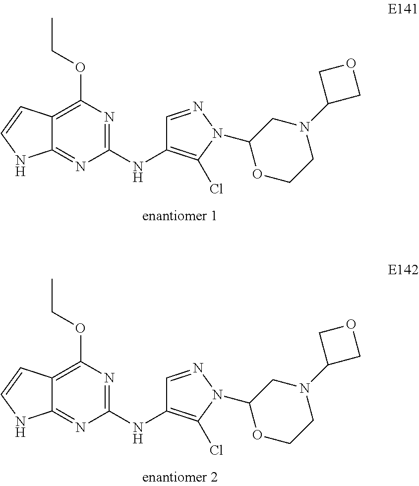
C12=C(OCC)N=C(NC3=C(Cl)N(C4OCCN(C5COC5)C4)N=C3)N=C1NC=C2.C12=C(OCC)N=C(NC3=C(Cl)N(C4OCCN(C5COC5)C4)N=C3)N=C1NC=C2
